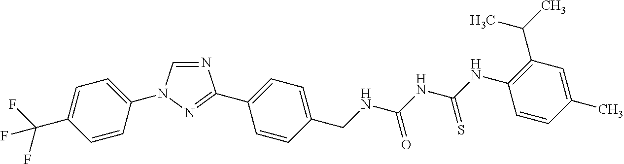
N1=CN(C2=CC=C(C(F)(F)F)C=C2)N=C1C1=CC=C(CNC(NC(=S)NC2=C(C(C)C)C=C(C)C=C2)=O)C=C1
